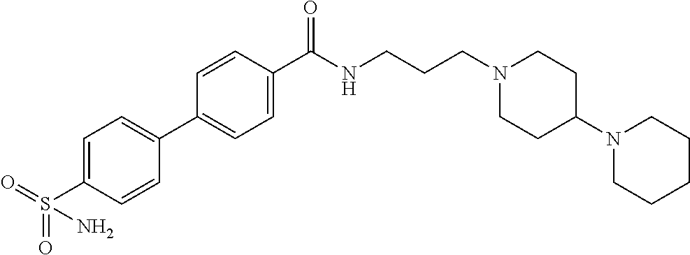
C1(C2=CC=C(S(=O)(=O)N)C=C2)=CC=C(C(NCCCN2CCC(N3CCCCC3)CC2)=O)C=C1
